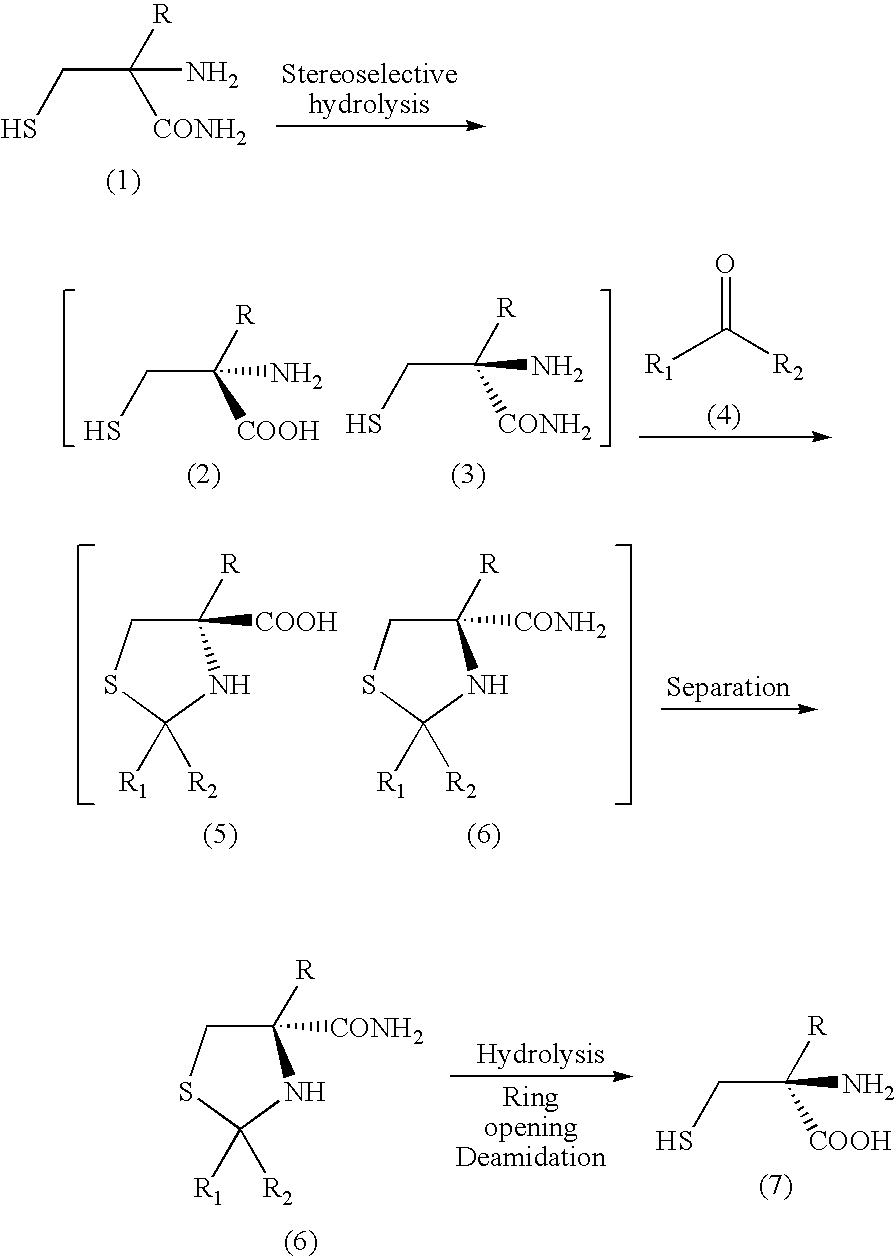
C1([R])([CONH2])CSC([R1])([R2])N1.SCC([R])(N)[COOH].SCC([R])([CONH2])N.SCC([R])(N)[COOH].SCC([R])(N)[CONH2].[R1]C([R2])=O.C1([R])([COOH])CSC([R1])([R2])N1.C1([R])([CONH2])CSC([R1])([R2])N1
